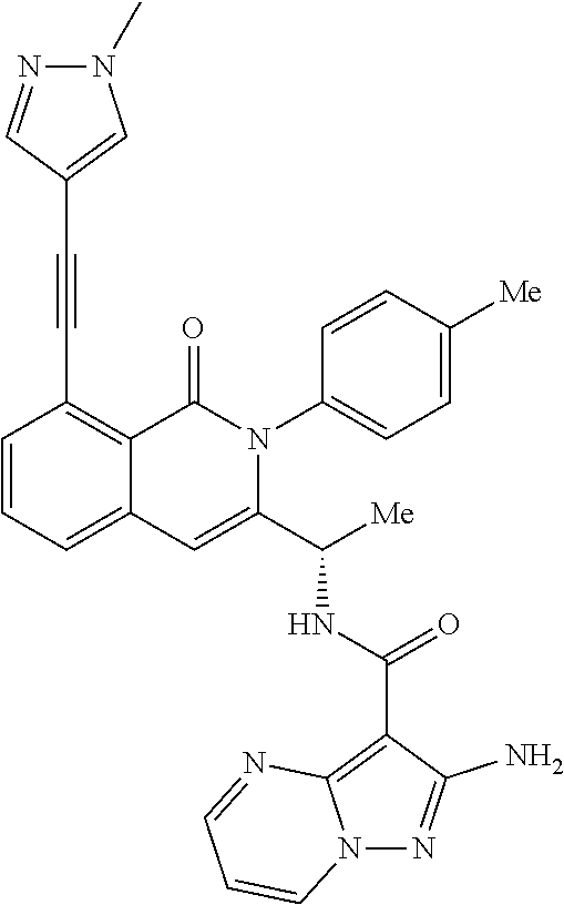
C1=CC=C2C(=C1C#CC1=CN(C)N=C1)C(=O)N(C1=CC=C([Me])C=C1)C(C([Me])NC(C1=C3N(N=C1N)C=CC=N3)=O)=C2
